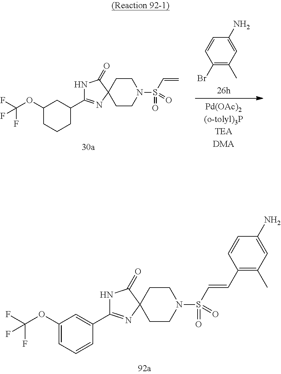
C1(Br)=C(C)C=C(N)C=C1.C1C(OC(F)(F)F)CCCC1C1=NC2(CCN(S(C=C)(=O)=O)CC2)C(=O)N1.C1=C(C2=NC3(CCN(S(=O)(=O)C=CC4=C(C)C=C(N)C=C4)CC3)C(=O)N2)C=CC=C1OC(F)(F)F
